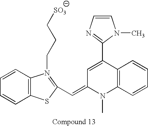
C1=CC2=C(C=C1)SC(C=C1N(C)C3=C(C(C4=NC=CN4C)=C1)C=CC=C3)=N2CCC[SO3]
